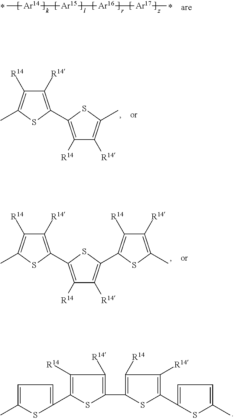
C[Ar14][Ar15][Ar16][Ar17]C.C1([R14])=C(C2=C([R14])C([R14])=C(C)S2)SC(C)=C1[R14].C1([R14])=C(C2=C([R14])C([R14])=C(C3=C([R14])C([R14])=C(C)S3)S2)SC(C)=C1[R14].C1(C)=CC=C(C2=C([R14])C([R14])=C(C3=C([R14])C([R14])=C(C4=CC=C(C)S4)S3)S2)S1
